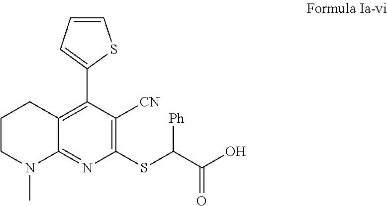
C1(C2=CC=CS2)=C2C(=NC(SC(C(O)=O)[Ph])=C1[CN])N(C)CCC2
